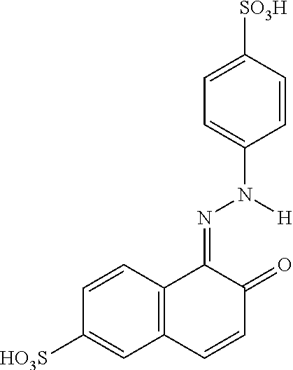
C12=C(C=CC([HO3S])=C1)C(=NN([H])C1=CC=C([SO3H])C=C1)C(=O)C=C2
